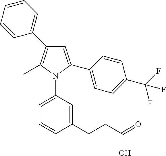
C1=CC=CC(C2=C(C)N(C3=CC=CC(CCC(=O)O)=C3)C(C3=CC=C(C(F)(F)F)C=C3)=C2)=C1
